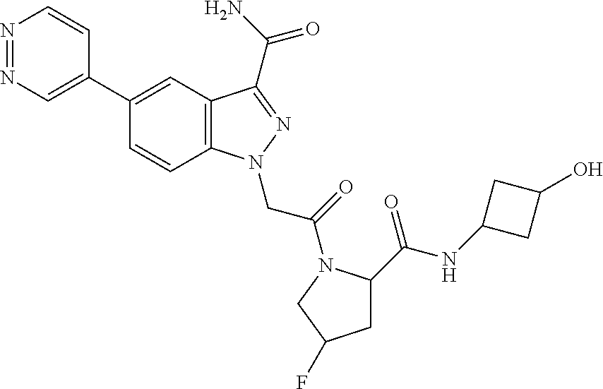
N1=NC=C(C2=CC3=C(C=C2)N(CC(=O)N2C(C(NC4CC(O)C4)=O)CC(F)C2)N=C3C(N)=O)C=C1
